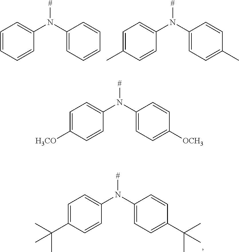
N(C1=CC=C([H3CO])C=C1)([#])C1=CC=C([OCH3])C=C1.N(C1=CC=CC=C1)([#])C1=CC=CC=C1.N(C1=CC=C(C)C=C1)([#])C1=CC=C(C)C=C1.N(C1=CC=C(C(C)(C)C)C=C1)([#])C1=CC=C(C(C)(C)C)C=C1
